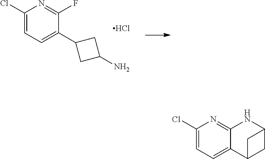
C1(Cl)=CC=C(C2CC(N)C2)C(F)=N1.Cl.C1(Cl)=CC=C2C(=N1)NC1CC2C1
